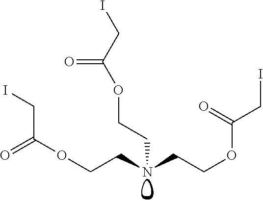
C(CN(CCOC(CI)=O)CCOC(CI)=O)OC(=O)CI
